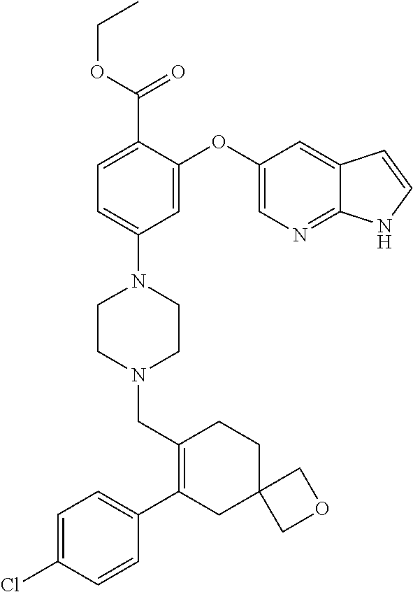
C1(C(OCC)=O)=CC=C(N2CCN(CC3=C(C4=CC=C(Cl)C=C4)CC4(CC3)COC4)CC2)C=C1OC1=CN=C2C(=C1)C=CN2
